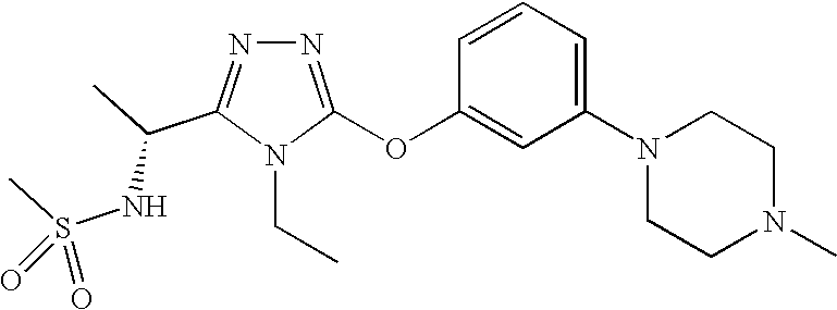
N1=C(OC2=CC(N3CCN(C)CC3)=CC=C2)N(CC)C(C(C)NS(C)(=O)=O)=N1
